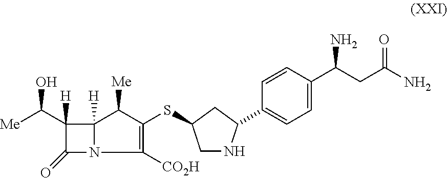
C12([H])N(C(=O)C1([H])C([Me])O)C([CO2H])=C(SC1CNC(C3=CC=C(C(N)CC(N)=O)C=C3)C1)C2[Me]
